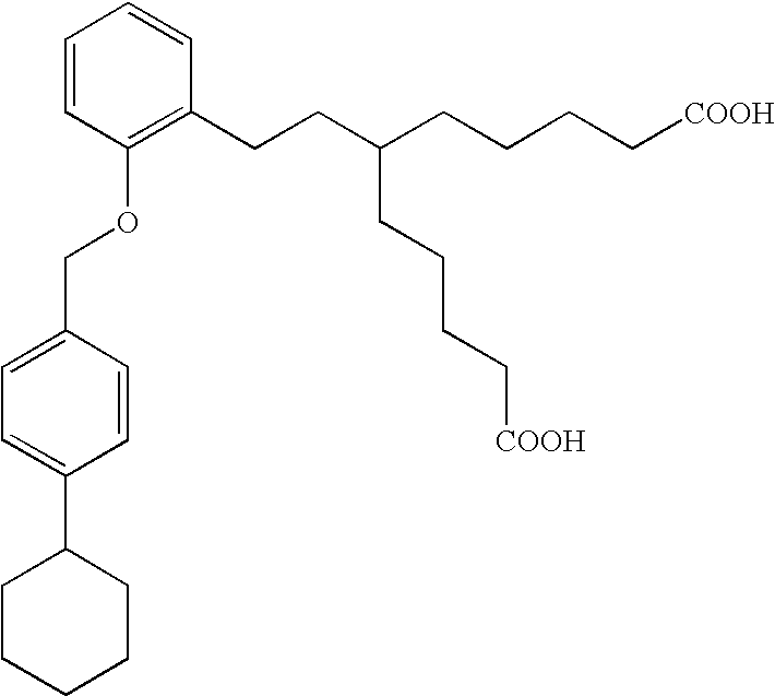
C1=CC(OCC2=CC=C(C3CCCCC3)C=C2)=C(CCC(CCCC[COOH])CCCC[COOH])C=C1
